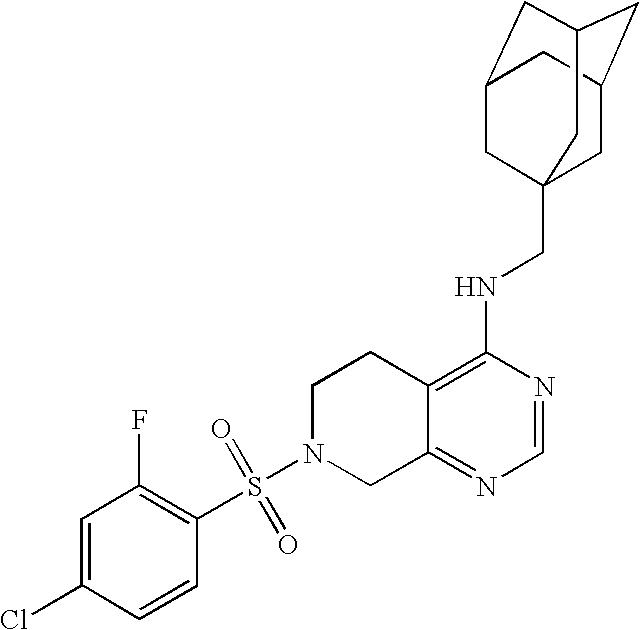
C12=C(NCC34CC5CC(CC(C3)C5)C4)N=CN=C1CN(S(=O)(=O)C1=C(F)C=C(Cl)C=C1)CC2
